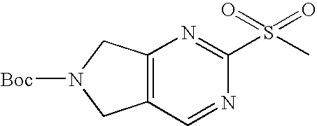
C12=C(CN([Boc])C1)N=C(S(C)(=O)=O)N=C2
